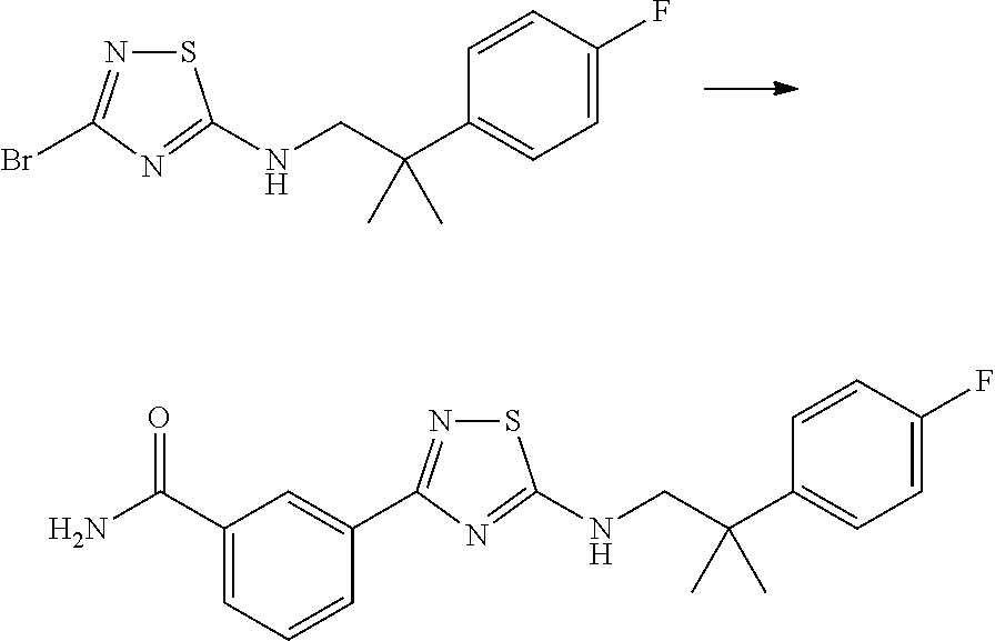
C1=C(F)C=CC(C(CNC2=NC(Br)=NS2)(C)C)=C1.C1=C(F)C=CC(C(CNC2=NC(C3=CC(C(N)=O)=CC=C3)=NS2)(C)C)=C1
